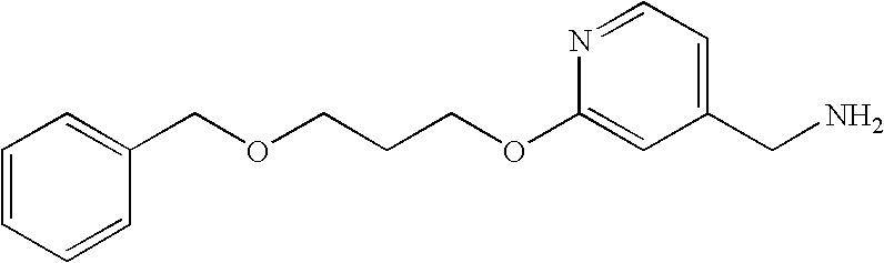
C1(CN)=CC=NC(OCCCOCC2=CC=CC=C2)=C1
